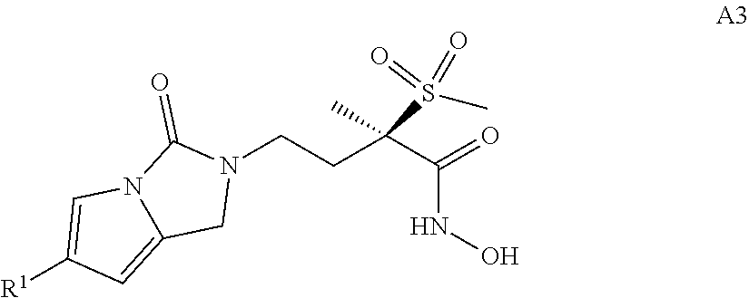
N1(CCC(C(=O)NO)(S(C)(=O)=O)C)C(=O)N2C(=CC([R1])=C2)C1
